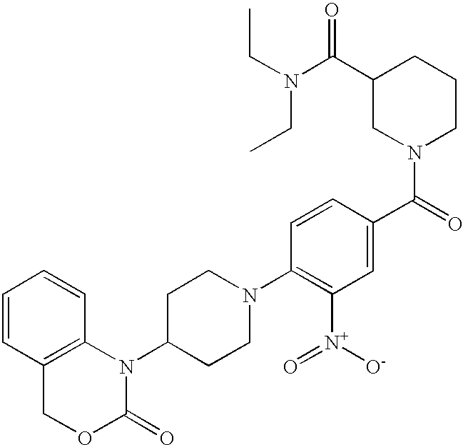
C12=C(N(C3CCN(C4=C([N+](=O)[O-])C=C(C(=O)N5CCCC(C(N(CC)CC)=O)C5)C=C4)CC3)C(=O)OC1)C=CC=C2
